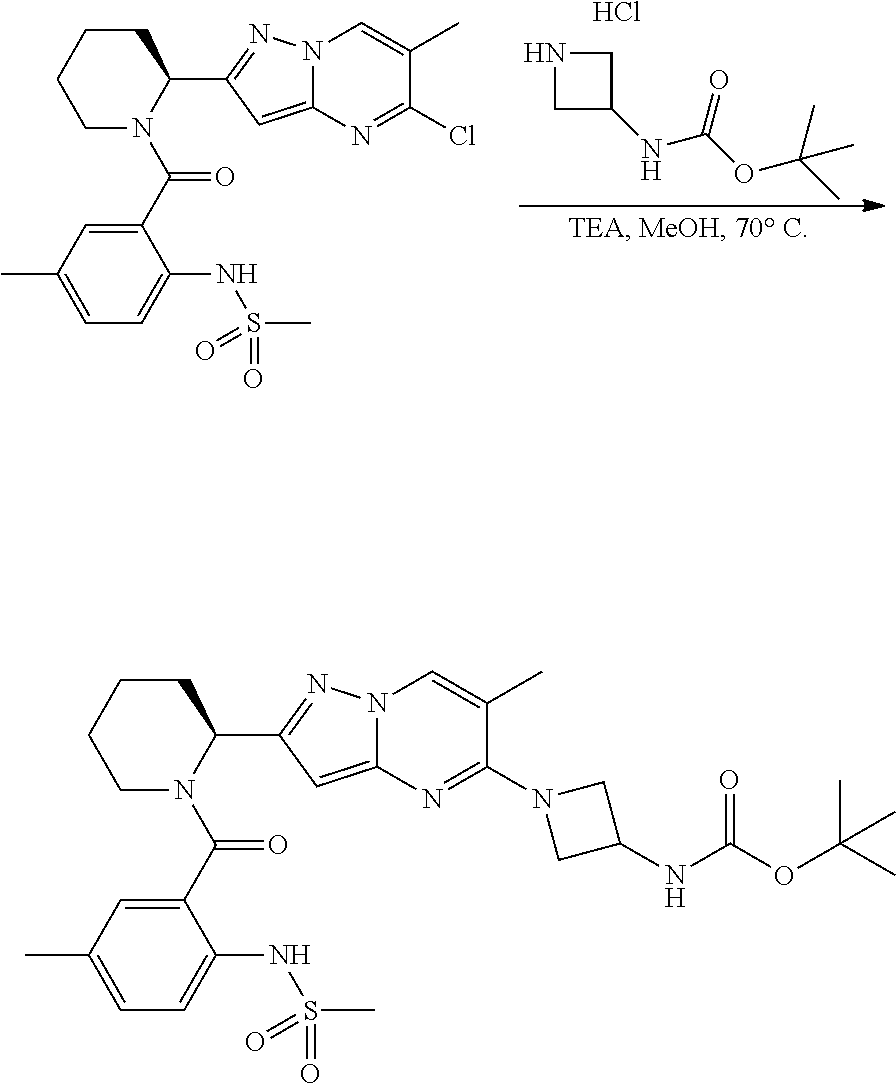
Cl.N1CC(NC(=O)OC(C)(C)C)C1.C1CCCN(C(C2=CC(C)=CC=C2NS(C)(=O)=O)=O)C1C1=NN2C(=C1)N=C(Cl)C(C)=C2.C1CCCN(C(C2=CC(C)=CC=C2NS(C)(=O)=O)=O)C1C1=NN2C(=C1)N=C(N1CC(NC(OC(C)(C)C)=O)C1)C(C)=C2
